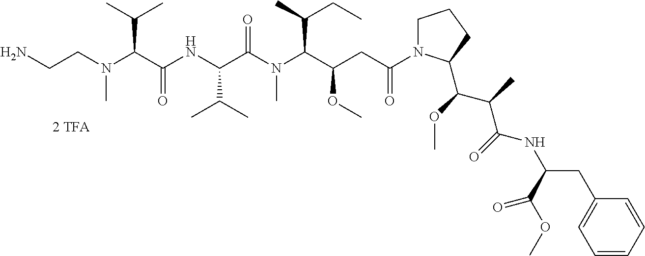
C(N(C(C(NC(C(N(C(C(OC)CC(=O)N1CCCC1C(C(C(NC(CC1=CC=CC=C1)C(=O)OC)=O)C)OC)C(CC)C)C)=O)C(C)C)=O)C(C)C)C)CN
